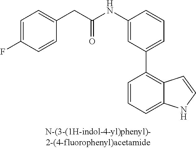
C1(NC(CC2=CC=C(F)C=C2)=O)=CC(C2=C3C(=CC=C2)NC=C3)=CC=C1
